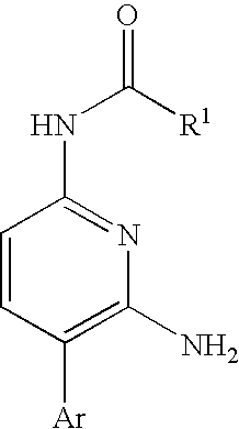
C1=CC([Ar])=C(N)N=C1NC([R1])=O
